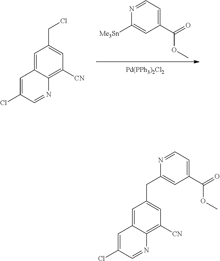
C1([Me3Sn])=CC(C(=O)OC)=CC=N1.C1=C2C(=C([CN])C=C1CCl)N=CC(Cl)=C2.[Pd(PPh3)2Cl2].C1=C2C(=C([CN])C=C1CC1=CC(C(=O)OC)=CC=N1)N=CC(Cl)=C2
